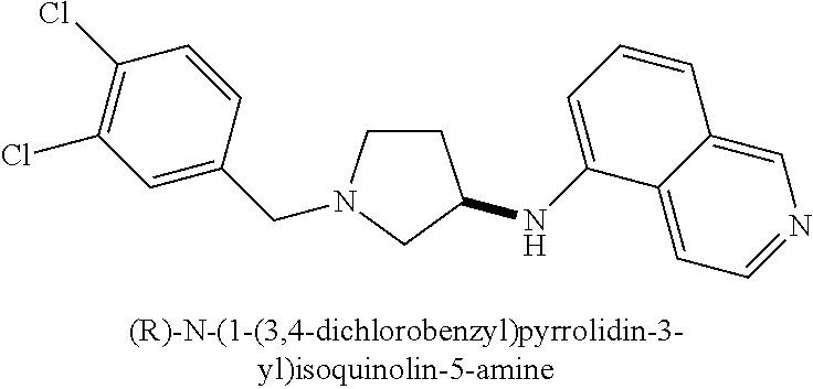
C1CN(CC2=CC(Cl)=C(Cl)C=C2)CC1NC1=CC=CC2=CN=CC=C12
